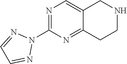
C12=CN=C(N3N=CC=N3)N=C1CCNC2
